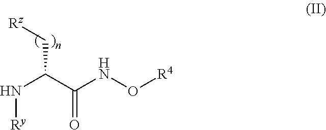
[Rz]CC(C(NO[R4])=O)N[Ry]
